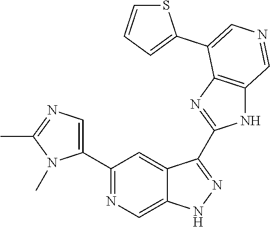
C1(C2=CN=C(C)N2C)=NC=C2C(=C1)C(C1=NC3=C(N1)C=NC=C3C1=CC=CS1)=NN2
